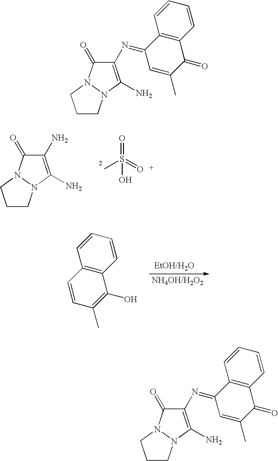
C1(N)=C(N)N2N(C1=O)CCC2.CS(=O)(=O)O.C1=CC2=C(C=C1)C(O)=C(C)C=C2.C1CN2N(C1)C(=O)C(N=C1C3=C(C(=O)C(C)=C1)C=CC=C3)=C2N.C1CN2N(C1)C(=O)C(N=C1C3=C(C(=O)C(C)=C1)C=CC=C3)=C2N
